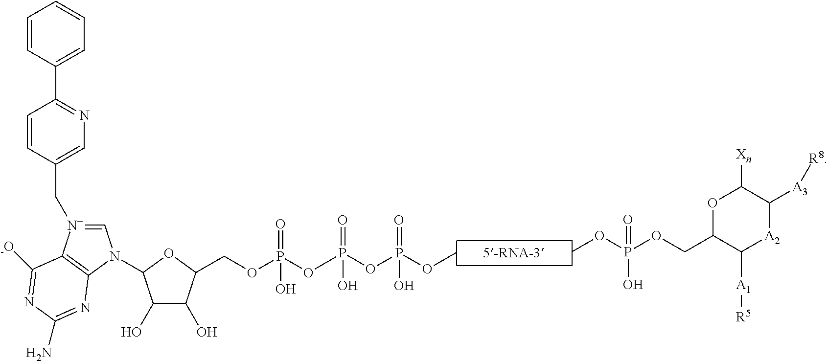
COP(OCC1OC([Xn])C([A3][R8])[A2]C1[A1][R5])(O)=O.C(OP(OP(OP(OC)(=O)O)(=O)O)(=O)O)C1C(O)C(O)C(N2C=[N+](CC3=CN=C(C4=CC=CC=C4)C=C3)C3=C2N=C(N)N=C3[-O])O1
